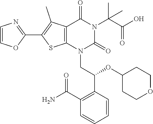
C12=C(N(CC(C3=C(C(N)=O)C=CC=C3)OC3CCOCC3)C(=O)N(C(C(O)=O)(C)C)C1=O)SC(C1=NC=CO1)=C2C
